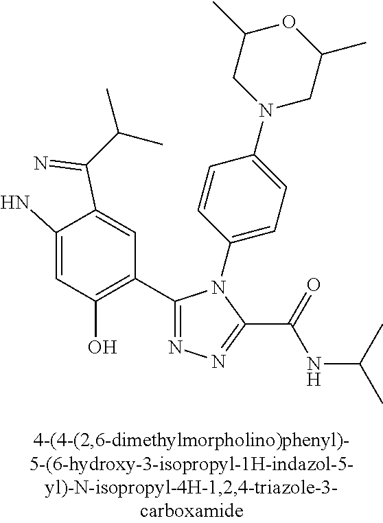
C1=C(N)C(C(=N)C(C)C)=CC(C2=NN=C(C(=O)NC(C)C)N2C2=CC=C(N3CC(C)OC(C)C3)C=C2)=C1O
